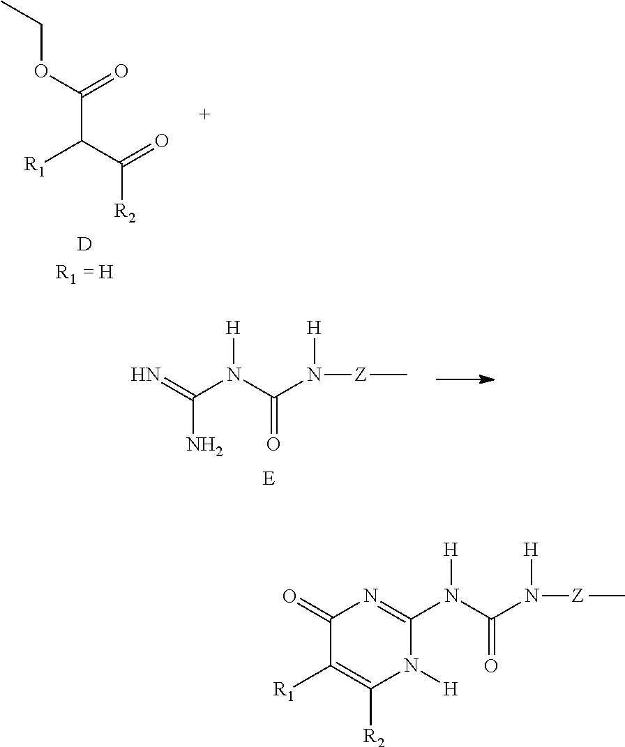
C1(=O)C([R1])=C([R2])N([H])C(N(C(N([Z]C)[H])=O)[H])=N1.C(C(OCC)=O)(C(=O)[R2])[R1].NC(=N)N([H])C(N([Z]C)[H])=O
